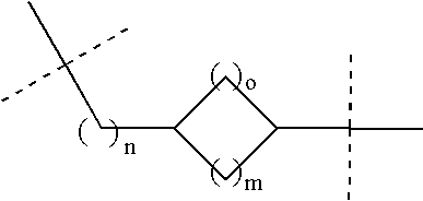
C1(CC(C)(C)C)CC(C(C)(C)C)C1
